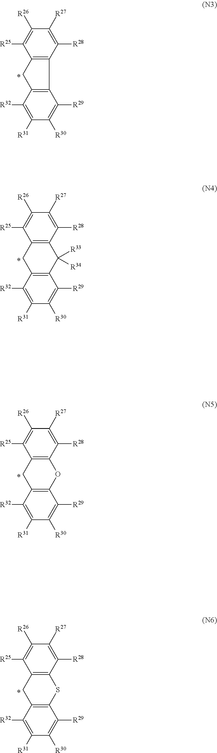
[R32]C1=C([R31])C([R30])=C([R29])C2=C1CC1=C2C([R28])=C([R27])C([R26])=C1[R25].[R32]C1=C([R31])C([R30])=C([R29])C2=C1CC1=C(C([R28])=C([R27])C([R26])=C1[R25])C2([R34])[R33].[R32]C1=C([R31])C([R30])=C([R29])C2=C1CC1=C(C([R28])=C([R27])C([R26])=C1[R25])O2.[R32]C1=C([R31])C([R30])=C([R29])C2=C1CC1=C(C([R28])=C([R27])C([R26])=C1[R25])S2
